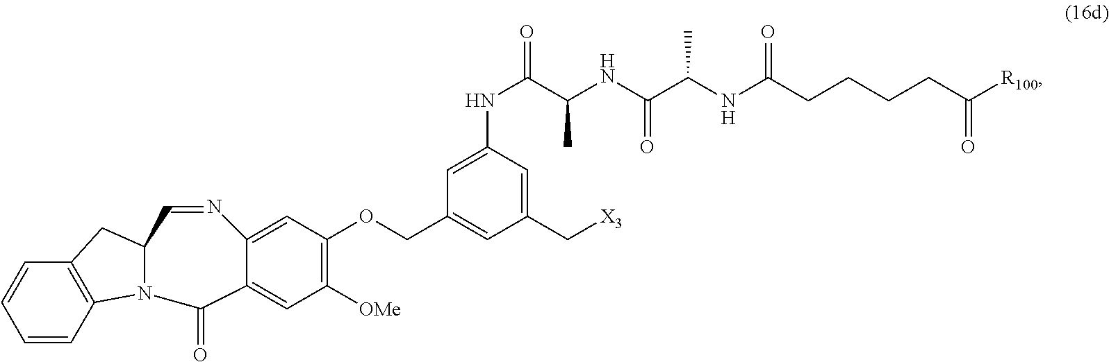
C1=C(NC(=O)C(NC(C(NC(CCCCC([R100])=O)=O)C)=O)C)C=C(C[X3])C=C1COC1=C([OMe])C=C2C(=C1)N=CC1N(C3=C(C=CC=C3)C1)C2=O
